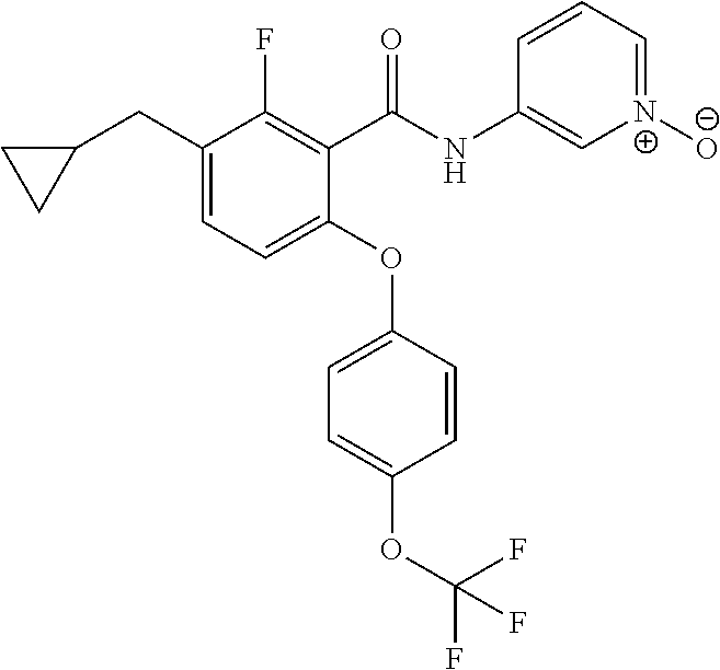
C1(C(NC2=C[N+]([O-])=CC=C2)=O)=C(F)C(CC2CC2)=CC=C1OC1=CC=C(OC(F)(F)F)C=C1
